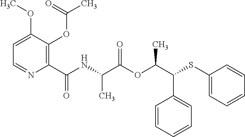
C1=CC=CC=C1C(C(OC(C(NC(C1=C(OC(C)=O)C(OC)=CC=N1)=O)C)=O)C)SC1=CC=CC=C1
